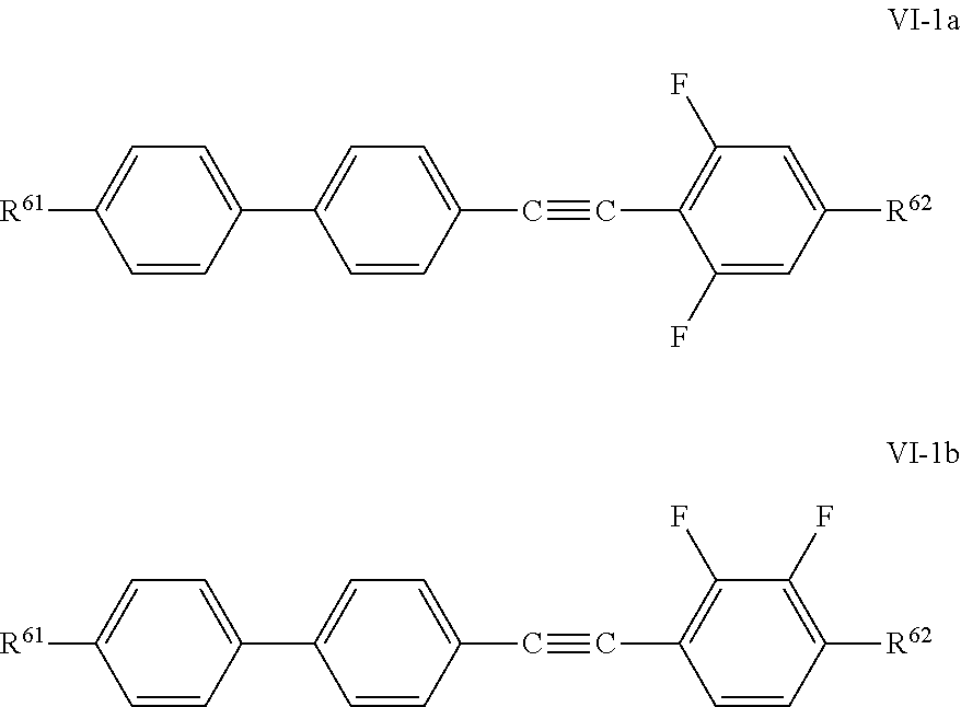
C1=C(F)C(C#CC2=CC=C(C3=CC=C([R61])C=C3)C=C2)=C(F)C=C1[R62].C1=CC(C#CC2=CC=C(C3=CC=C([R61])C=C3)C=C2)=C(F)C(F)=C1[R62]
